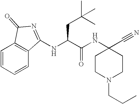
C1=CC=CC2=C1C(=O)N=C2NC(C(NC1(C#N)CCN(CCC)CC1)=O)CC(C)(C)C
